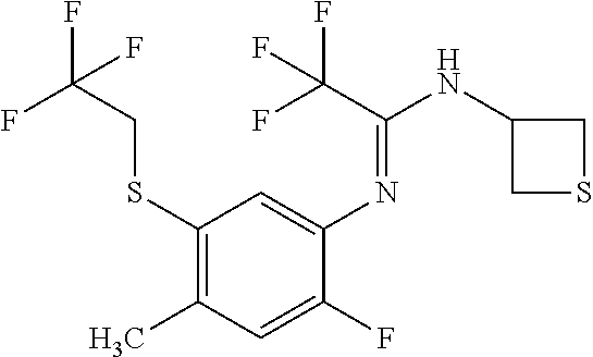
N(C1=CC(SCC(F)(F)F)=C(C)C=C1F)=C(NC1CSC1)C(F)(F)F
